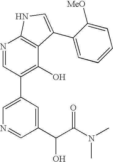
N1=CC(C2=CN=CC(C(C(N(C)C)=O)O)=C2)=C(O)C2=C1NC=C2C1=CC=CC=C1[MeO]
